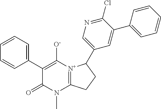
C1(C2=CC=CC=C2)=C([O-])[N+]2=C(N(C)C1=O)CCC2C1=CN=C(Cl)C(C2=CC=CC=C2)=C1
